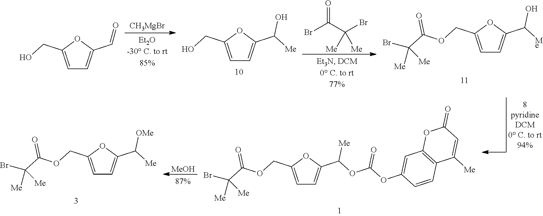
C1=C(COC(C([Me])([Me])Br)=O)OC(C(OC(OC2=CC3=C(C=C2)C([Me])=CC(=O)O3)=O)[Me])=C1.[MeOH].C1=C(COC(C([Me])([Me])Br)=O)OC(C([Me])[OMe])=C1.[CH3MgBr].C1=C(CO)OC(C([Me])O)=C1.BrC(C([Me])([Me])Br)=O.C1=C(COC(C([Me])([Me])Br)=O)OC(C([Me])O)=C1.C1=C(CO)OC(C=O)=C1
